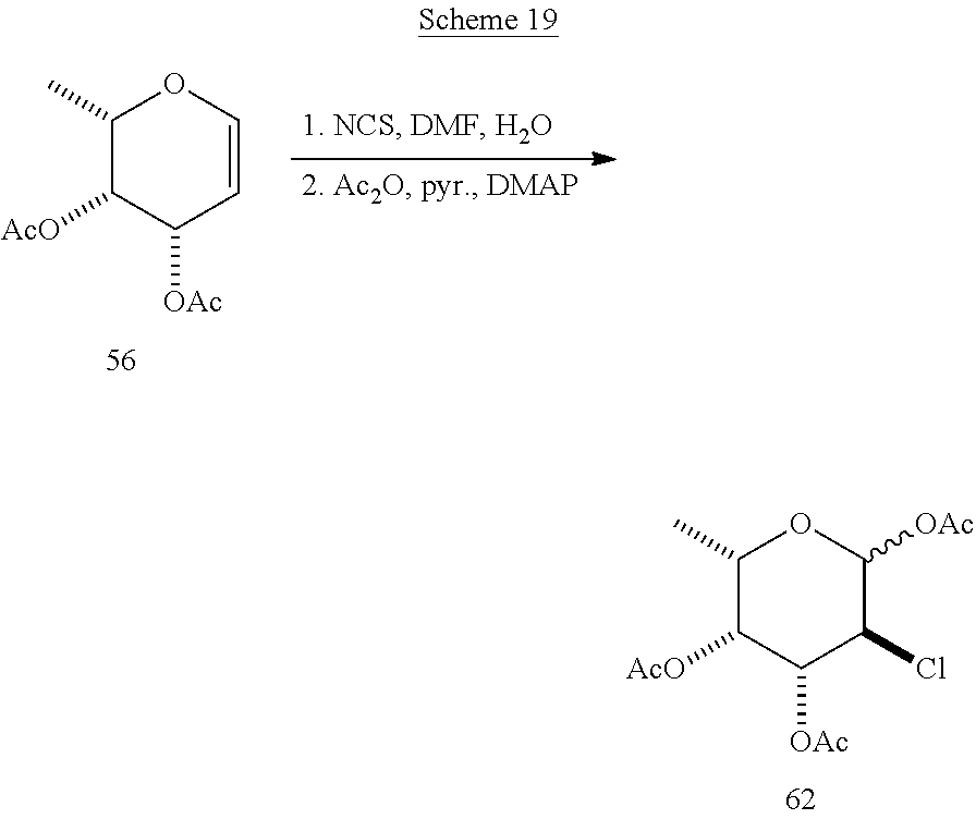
C1(C)C([AcO])C([OAc])C(Cl)C([OAc])O1.C1(C)C([AcO])C([OAc])C=CO1
